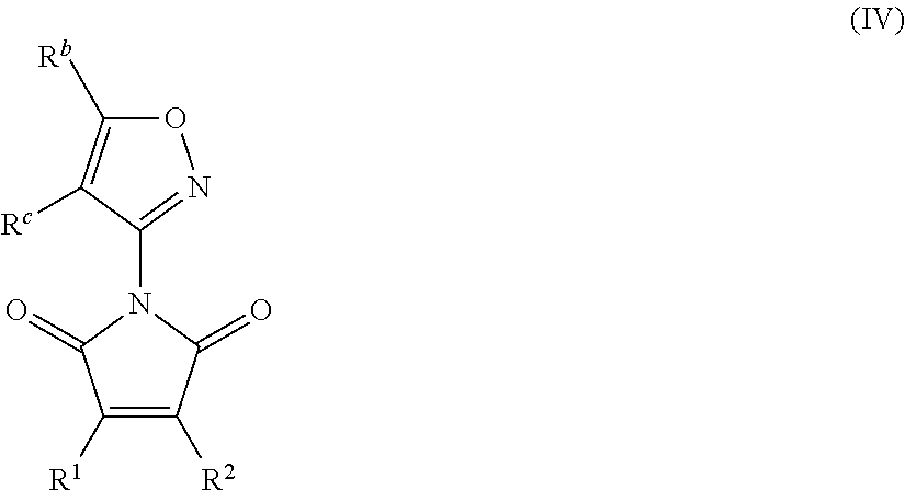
O1C([Rb])=C([Rc])C(N2C(=O)C([R2])=C([R1])C2=O)=N1
